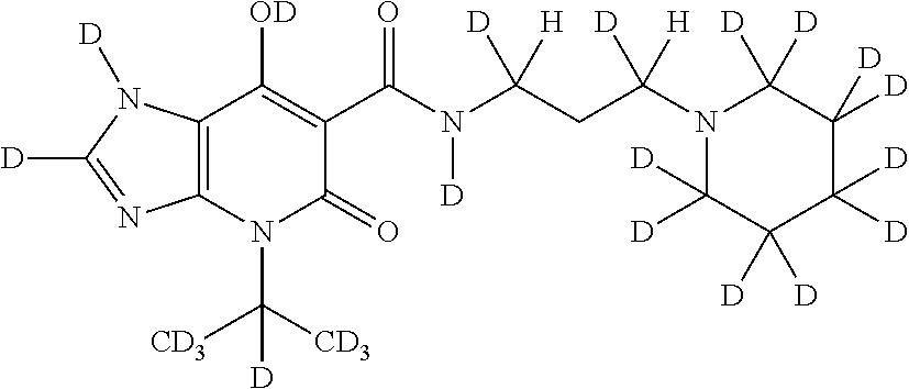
C12=C(N(C([CD3])([CD3])[D])C(=O)C(C(N(C(CC(N3C([D])([D])C([D])([D])C([D])([D])C([D])([D])C3([D])[D])([D])[H])([H])[D])[D])=O)=C1[OD])N=C([D])N2[D]
